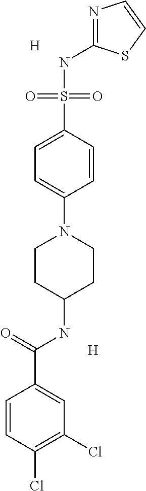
N1=C(NS(C2=CC=C(N3CCC(NC(=O)C4=CC(Cl)=C(Cl)C=C4)CC3)C=C2)(=O)=O)SC=C1.[H].[H]
